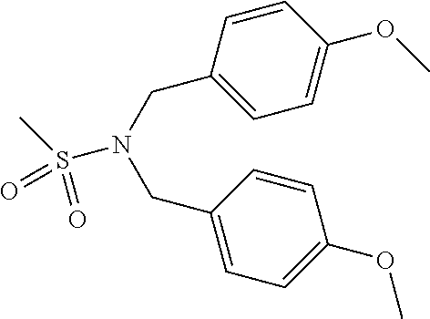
C1=C(CN(CC2=CC=C(OC)C=C2)S(C)(=O)=O)C=CC(OC)=C1
